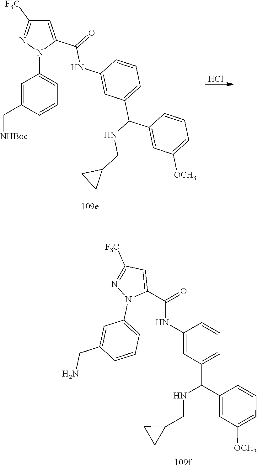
C1=CC=C([OCH3])C=C1C(C1=CC=CC(NC(C2=CC([F3C])=NN2C2=CC=CC(CN)=C2)=O)=C1)NCC1CC1.C1=CC=C([OCH3])C=C1C(C1=CC=CC(NC(C2=CC([F3C])=NN2C2=CC=CC(C[NHBoc])=C2)=O)=C1)NCC1CC1.Cl
